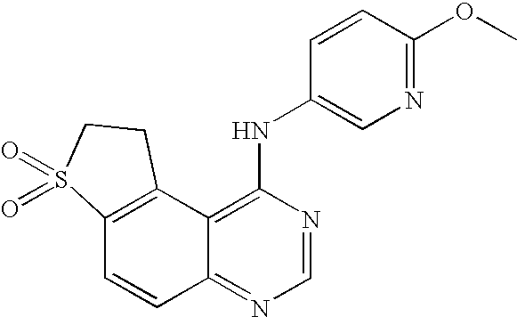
C12=C(C3=C(NC4=CN=C(OC)C=C4)N=CN=C3C=C1)CCS2(=O)=O
